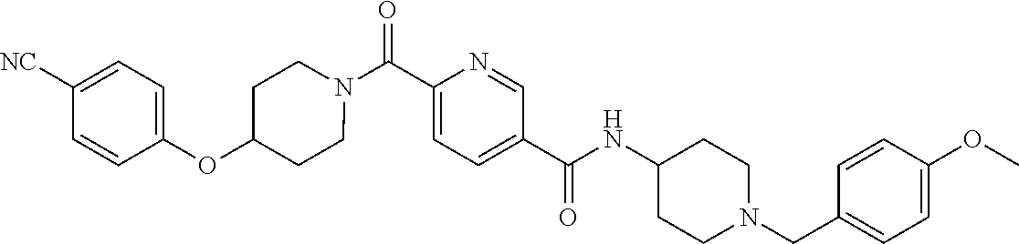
N(C(C1=CC=C(C(=O)N2CCC(OC3=CC=C([CN])C=C3)CC2)N=C1)=O)C1CCN(CC2=CC=C(OC)C=C2)CC1
